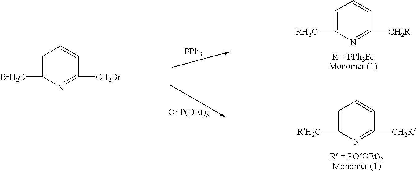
N1=C([CH2Br])C=CC=C1[BrH2C].[PPh3].N1=C([CH2R])C=CC=C1[RH2C].N1=C([CH2R])C=CC=C1[RH2C]
